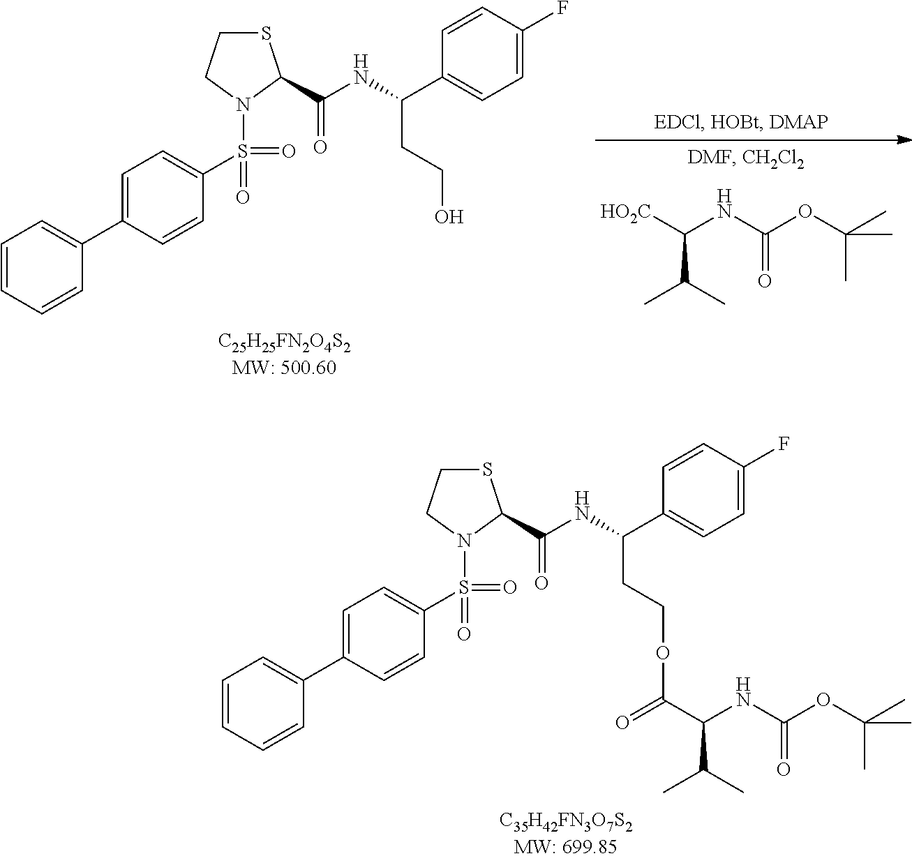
C1=CC(F)=CC=C1C(CCOC(C(C(C)C)NC(=O)OC(C)(C)C)=O)NC(C1SCCN1S(C1=CC=C(C2=CC=CC=C2)C=C1)(=O)=O)=O.C1=CC(F)=CC=C1C(CCO)NC(C1SCCN1S(C1=CC=C(C2=CC=CC=C2)C=C1)(=O)=O)=O.CC(C([HO2C])NC(=O)OC(C)(C)C)C
